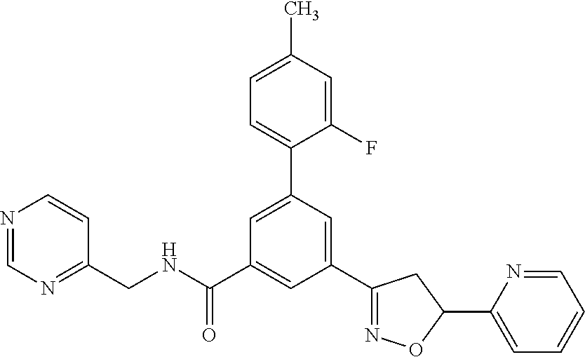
C1(CNC(C2=CC(C3=NOC(C4=CC=CC=N4)C3)=CC(C3=CC=C(C)C=C3F)=C2)=O)=NC=NC=C1
